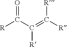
O=C(C(=C([R])[R])[R])[R]
